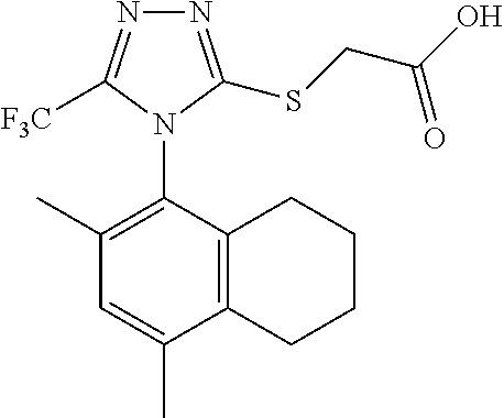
C12=C(C(N3C([F3C])=NN=C3SCC(O)=O)=C(C)C=C1C)CCCC2
